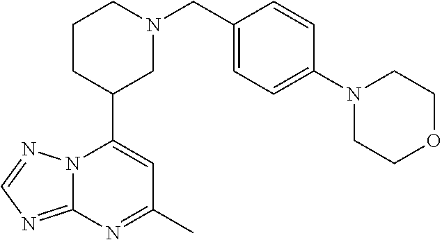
N12C(=NC=N1)N=C(C)C=C2C1CN(CC2=CC=C(N3CCOCC3)C=C2)CCC1
